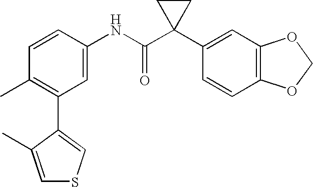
C1=C(NC(C2(C3=CC4=C(C=C3)OCO4)CC2)=O)C=CC(C)=C1C1=CSC=C1C
